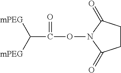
C1CC(=O)N(OC(=O)C([mPEG])[mPEG])C1=O
